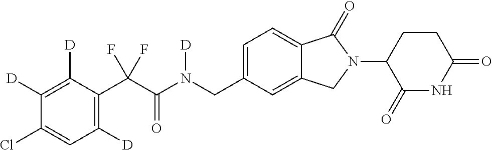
C1([D])=C([D])C(C(C(N(CC2=CC=C3C(=C2)CN(C2C(=O)NC(=O)CC2)C3=O)[D])=O)(F)F)=C([D])C=C1Cl
